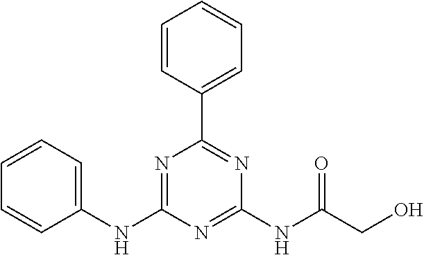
C1=CC(C2=NC(NC(CO)=O)=NC(NC3=CC=CC=C3)=N2)=CC=C1
